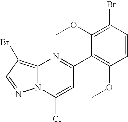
N12C(=C(Br)C=N1)N=C(C1=C(OC)C=CC(Br)=C1OC)C=C2Cl
